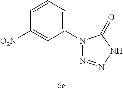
C1(N2N=NNC2=O)=CC=CC([O2N])=C1
